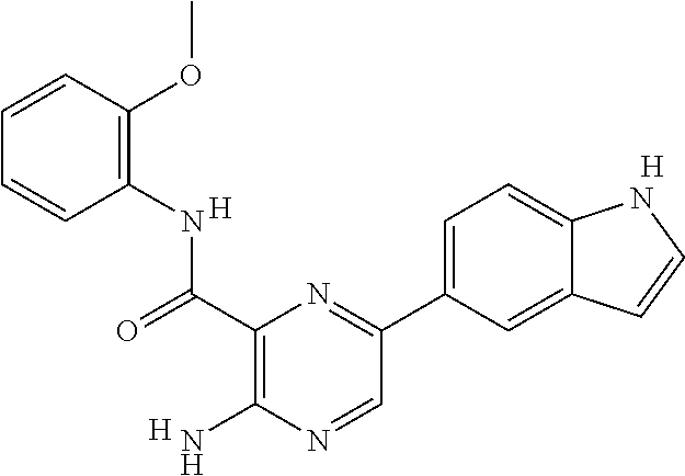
C1(NC(C2=C(N)N=CC(C3=CC=C4C(=C3)C=CN4)=N2)=O)=C(OC)C=CC=C1.[H].[H].[H]
